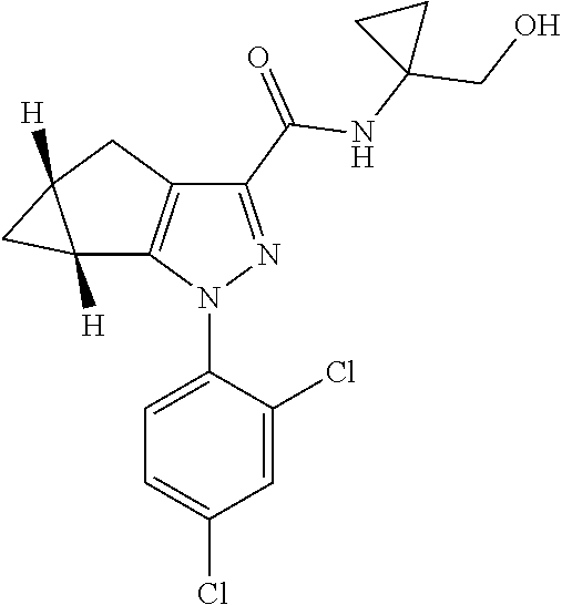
C1=C(Cl)C(N2N=C(C(=O)NC3(CO)CC3)C3=C2C2([H])C([H])(C3)C2)=CC=C1Cl
